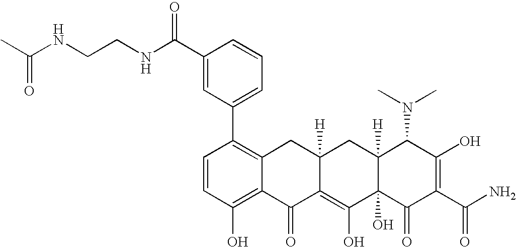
C1=CC(O)=C2C(=C1C1=CC=CC(C(NCCNC(C)=O)=O)=C1)CC1([H])C(=C(O)C3(O)C([H])(C1)C(N(C)C)C(O)=C(C(N)=O)C3=O)C2=O
